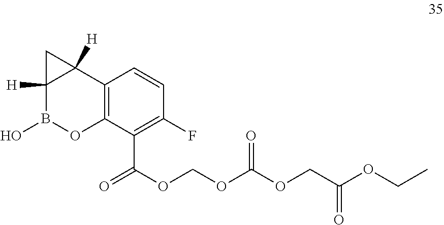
O(COC(C1=C(F)C=CC2=C1OB(O)C1([H])C2([H])C1)=O)C(OCC(OCC)=O)=O
